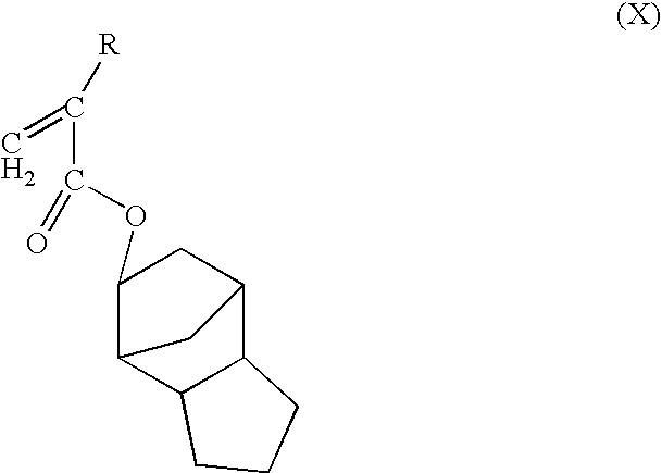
C1(OC(C([R])=C)=O)C2C3C(C(C1)C2)CCC3
